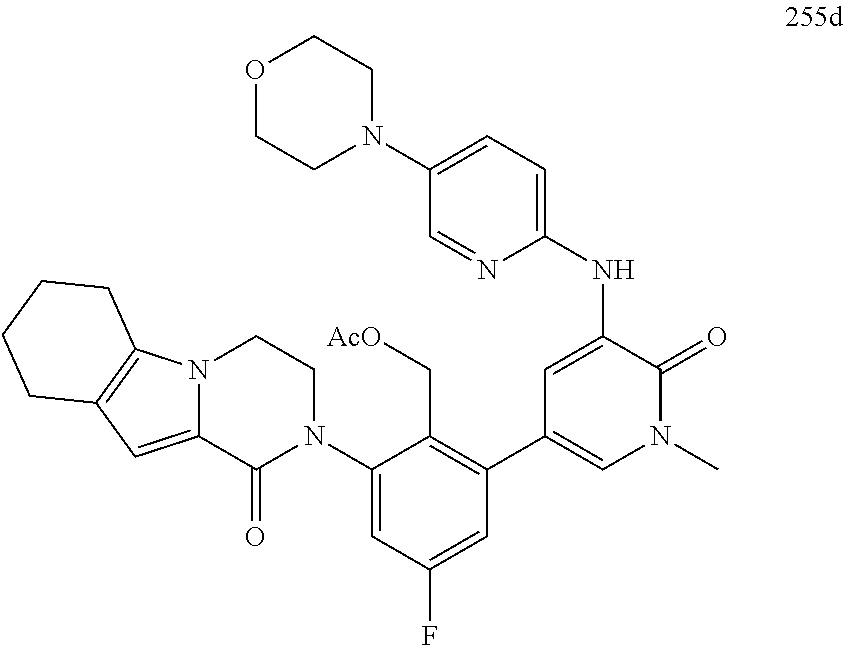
C1(C2=CN(C)C(=O)C(NC3=CC=C(N4CCOCC4)C=N3)=C2)=C(C[AcO])C(N2CCN3C(=CC4=C3CCCC4)C2=O)=CC(F)=C1
